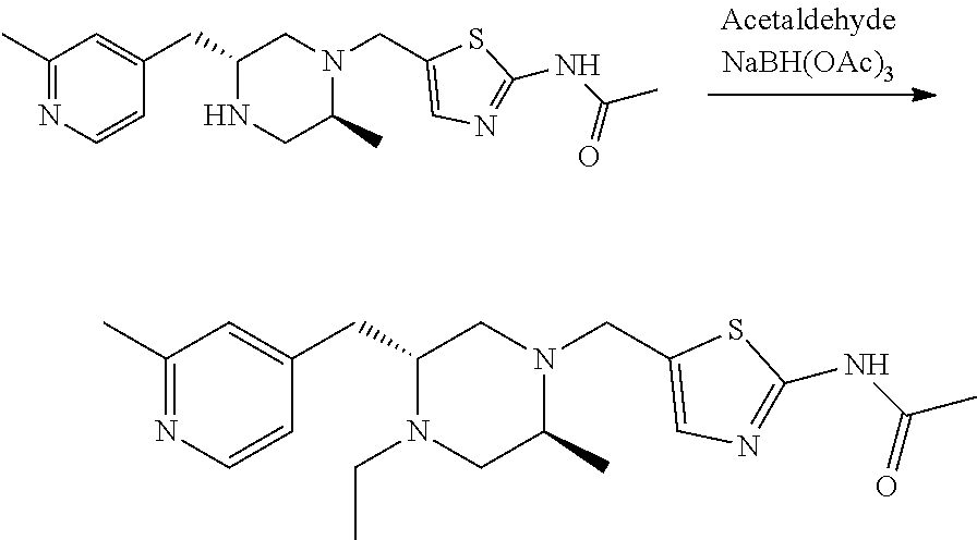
C1(CC2=CC(C)=NC=C2)NCC(C)N(CC2=CN=C(NC(C)=O)S2)C1.C1(CC2=CC(C)=NC=C2)N(CC)CC(C)N(CC2=CN=C(NC(C)=O)S2)C1
